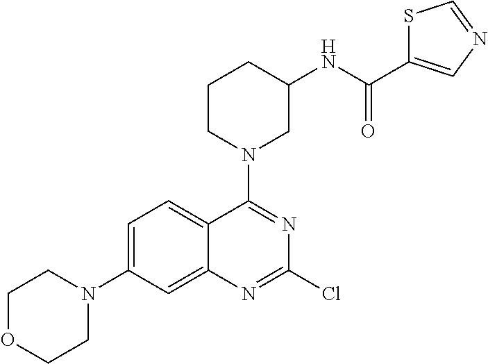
C1OCCN(C2=CC=C3C(=C2)N=C(Cl)N=C3N2CC(NC(C3=CN=CS3)=O)CCC2)C1
